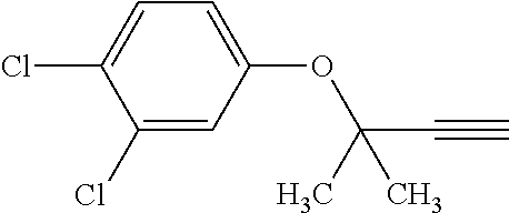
C1(OC(C#C)(C)C)=CC=C(Cl)C(Cl)=C1
